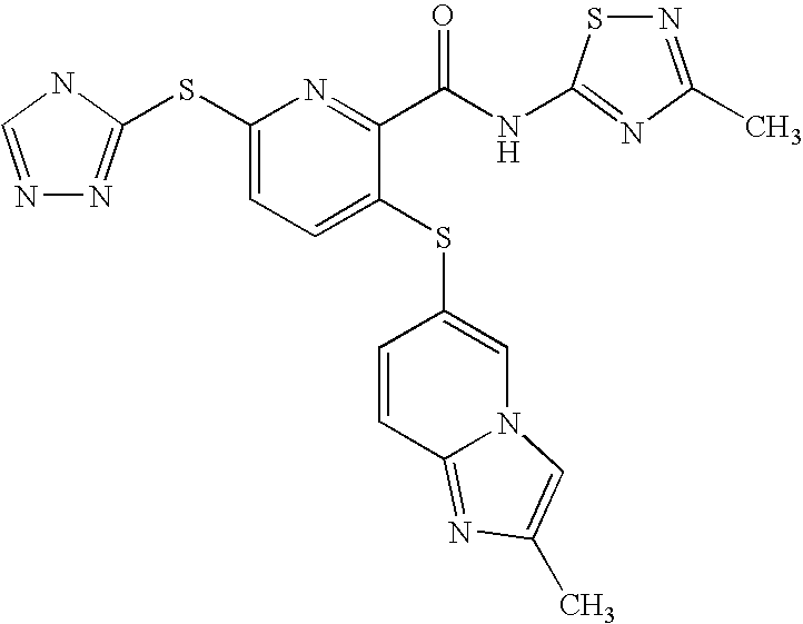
C1(SC2=NN=CN2)=CC=C(SC2=CN3C(=NC(C)=C3)C=C2)C(C(NC2=NC(C)=NS2)=O)=N1
